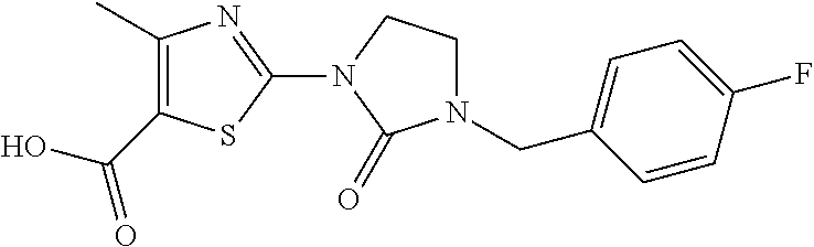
C1(C)=C(C(=O)O)SC(N2CCN(CC3=CC=C(F)C=C3)C2=O)=N1
